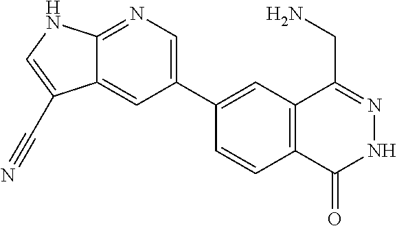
C1(C2=CN=C3C(=C2)C(C#N)=CN3)=CC2=C(C=C1)C(=O)NN=C2CN
